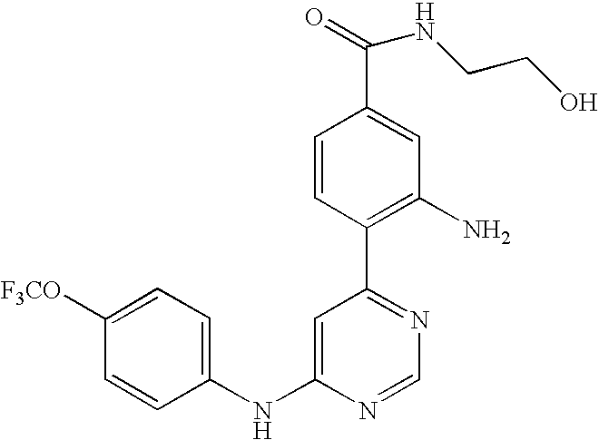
C1(NC2=CC(C3=C(N)C=C(C(=O)NCCO)C=C3)=NC=N2)=CC=C([F3CO])C=C1
